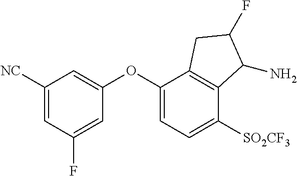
C1([NC])=CC(F)=CC(OC2=CC=C([SO2CF3])C3=C2CC(F)C3N)=C1
